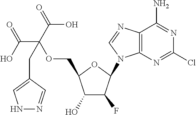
C12=C(N=CN1C1C(F)C(O)C(COC(C(O)=O)(C(=O)O)CC3=CNN=C3)O1)C(N)=NC(Cl)=N2
